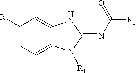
N(=C1N([R1])C2=CC=C([R])C=C2N1)C([R2])=O
